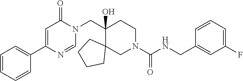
C1=C(C2=CC=CC=C2)N=CN(CC2(O)CCN(C(NCC3=CC(F)=CC=C3)=O)CC23CCCC3)C1=O
